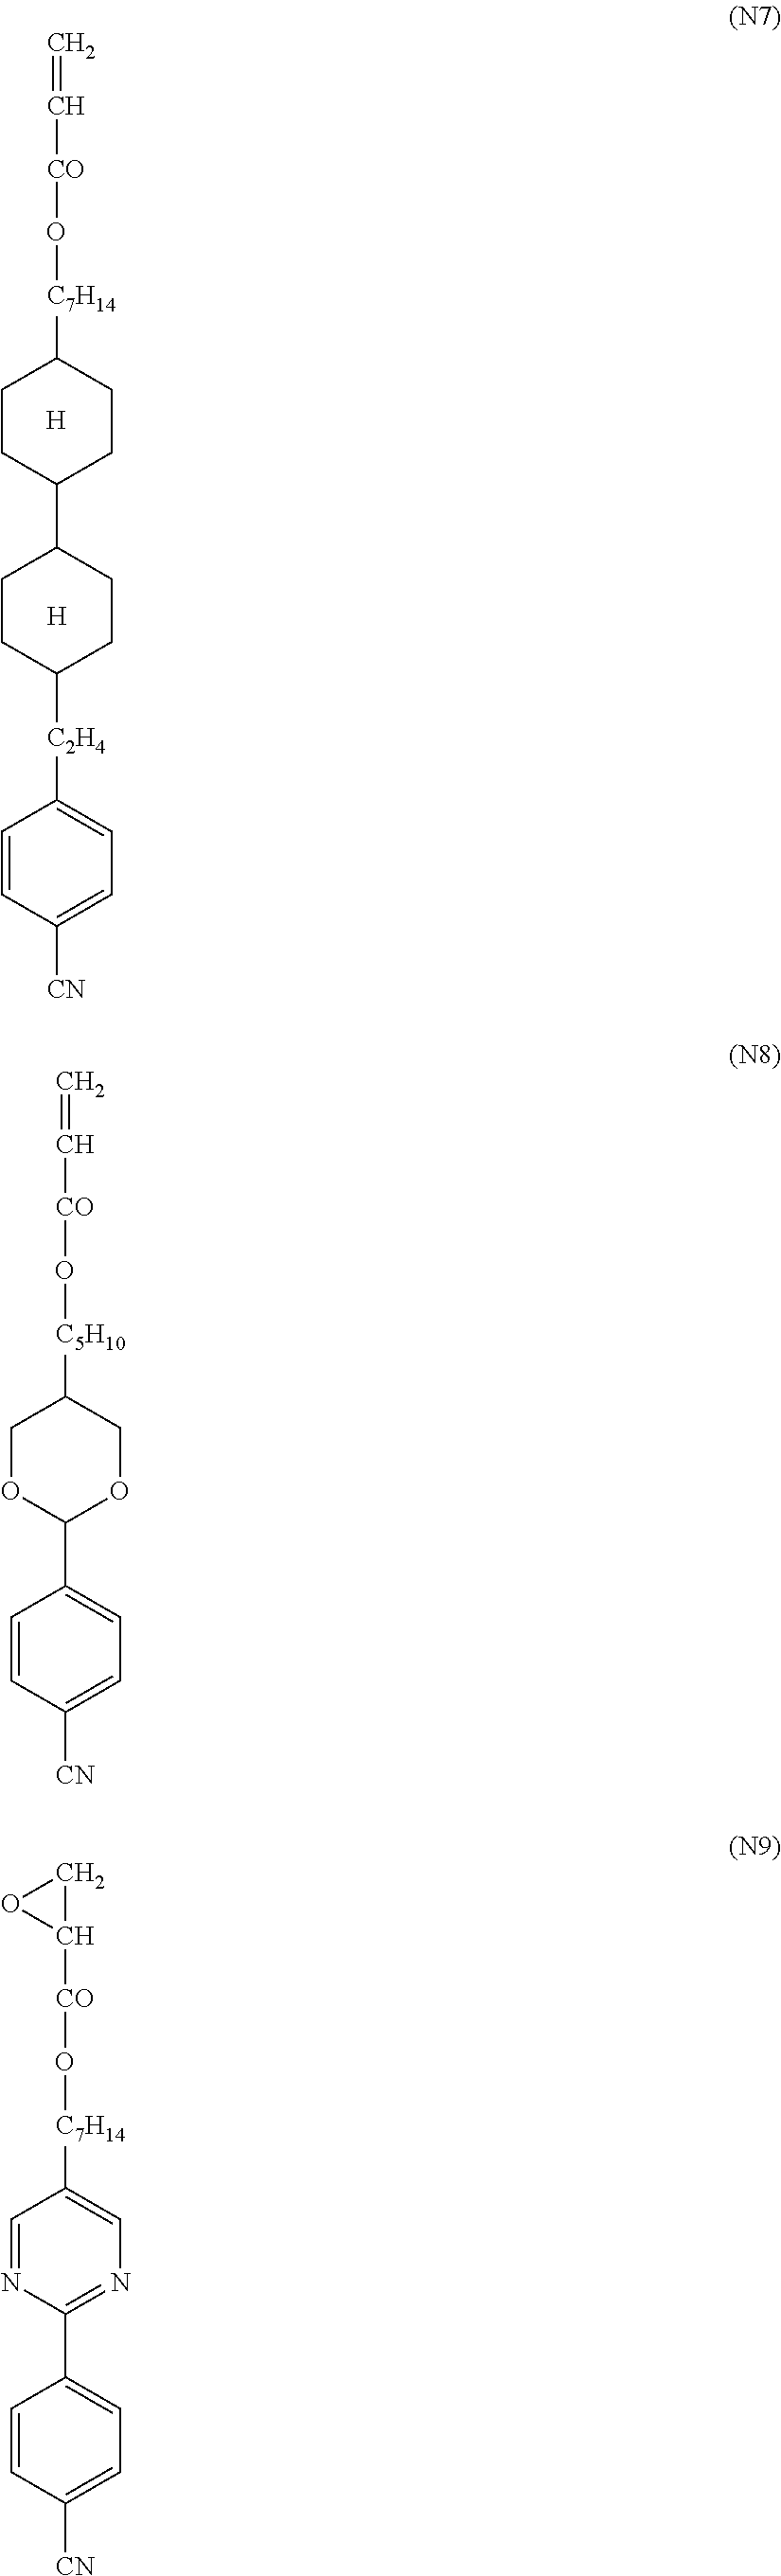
C=C[CO]O[C7H14]C1CCC(C2CCC([C2H4]C3=CC=C([CN])C=C3)CC2)CC1.[H].[H].C=C[CO]O[C5H10]C1COC(C2=CC=C([CN])C=C2)OC1.C1C([CO]O[C7H14]C2=CN=C(C3=CC=C([CN])C=C3)N=C2)O1
